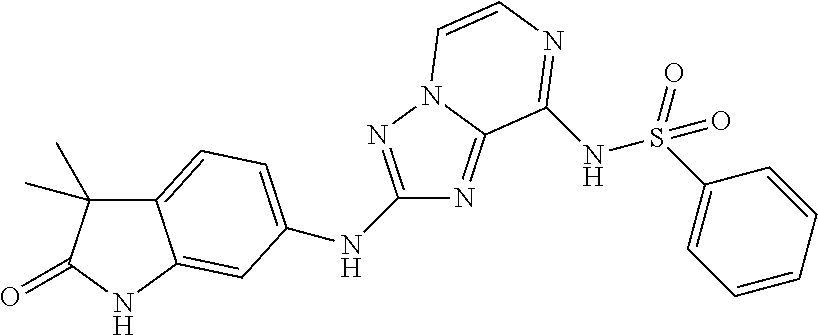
C12=CC=C(NC3=NN4C(=N3)C(NS(=O)(C3=CC=CC=C3)=O)=NC=C4)C=C1NC(=O)C2(C)C
